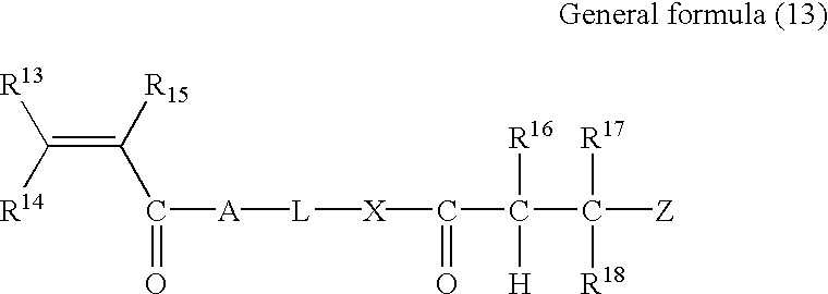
C(=O)([A][L][X]C(=O)C([H])([R16])C([R18])([R17])[Z])C(=C([R14])[R13])[R15]
